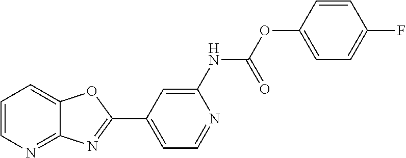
C1=C(NC(OC2=CC=C(F)C=C2)=O)N=CC=C1C1=NC2=NC=CC=C2O1
